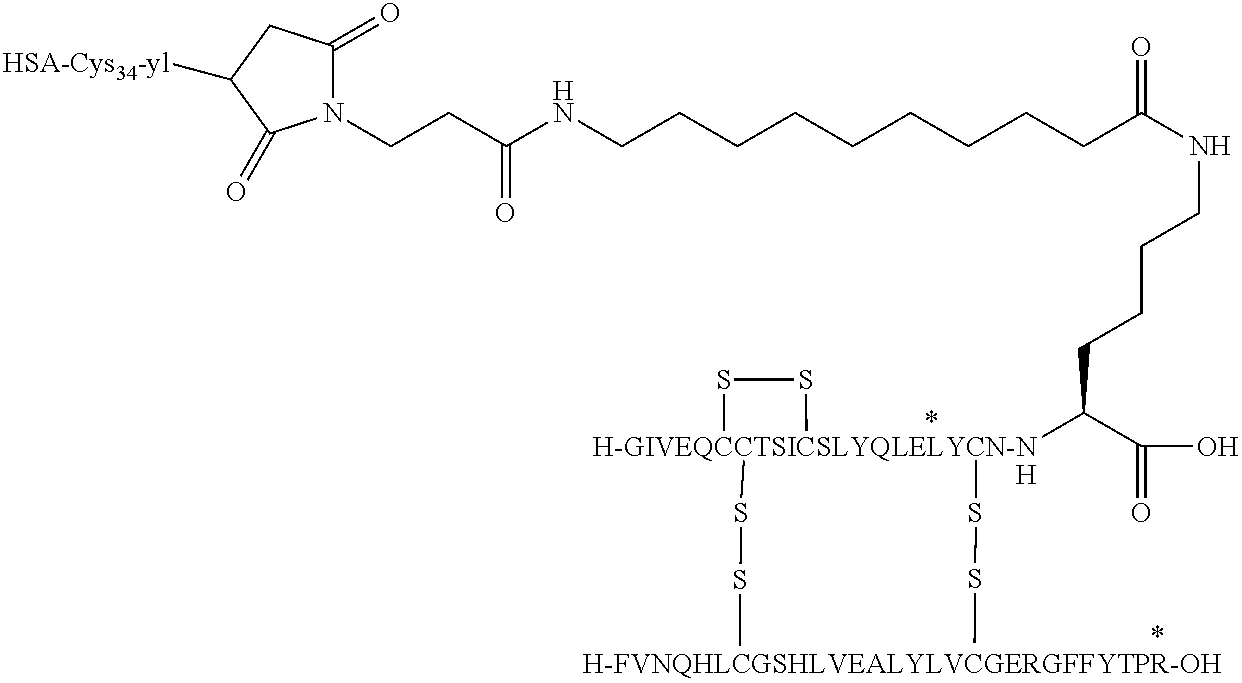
N1(CCC(NCCCCCCCCCC(NCCCCC([H-GIVEQCCTSICSLYQLELYCN-NH]2(SSC)(SSC)SS2)C(O)=O)=O)=O)C(=O)CC([HSA-Cys34-yl])C1=O
